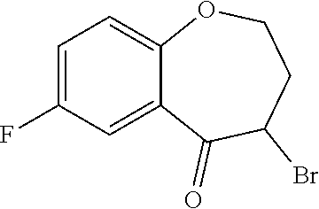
C1=C(F)C=C2C(=C1)OCCC(Br)C2=O
